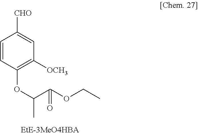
C1=CC(OC(C)C(OCC)=O)=C([OCH3])C=C1[CHO]
